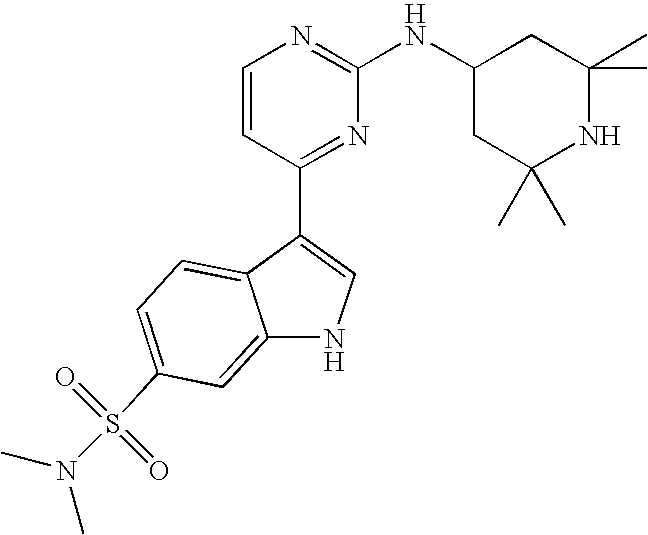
C1=CC(C2=CNC3=CC(S(N(C)C)(=O)=O)=CC=C23)=NC(NC2CC(C)(C)NC(C)(C)C2)=N1
